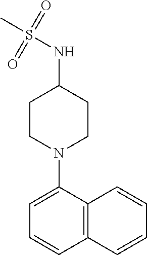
C1=C(N2CCC(NS(C)(=O)=O)CC2)C2=C(C=C1)C=CC=C2
